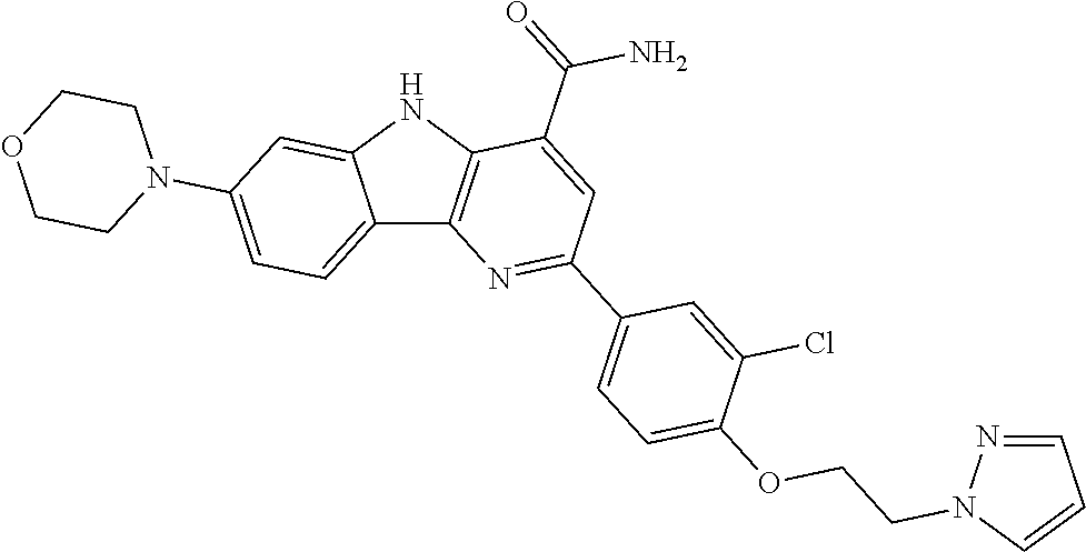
C12=CC=C(N3CCOCC3)C=C1NC1=C2N=C(C2=CC=C(OCCN3N=CC=C3)C(Cl)=C2)C=C1C(=O)N
